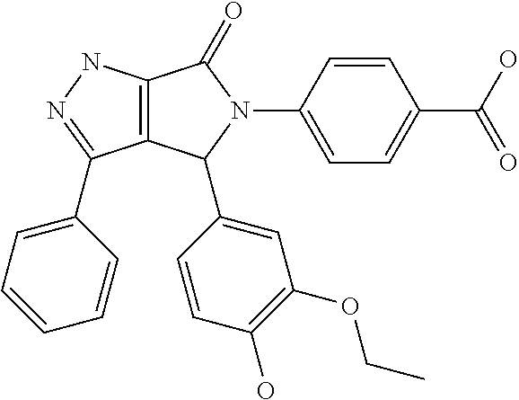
C12=C(NN=C1C1=CC=CC=C1)C(=O)N(C1=CC=C(C(O)=O)C=C1)C2C1=CC(OCC)=C(O)C=C1
